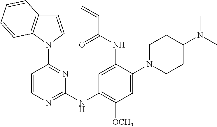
C1=CN(C2=NC(NC3=C([OCH3])C=C(N4CCC(N(C)C)CC4)C(NC(C=C)=O)=C3)=NC=C2)C2=C1C=CC=C2
